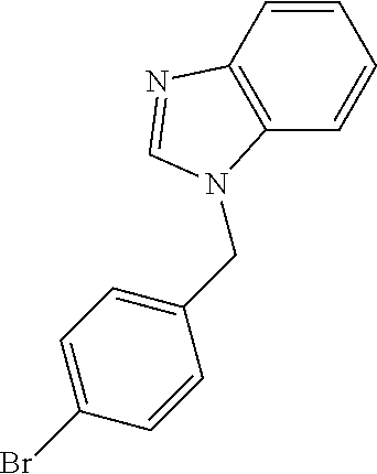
C1=CC2=C(C=C1)N(CC1=CC=C(Br)C=C1)C=N2
